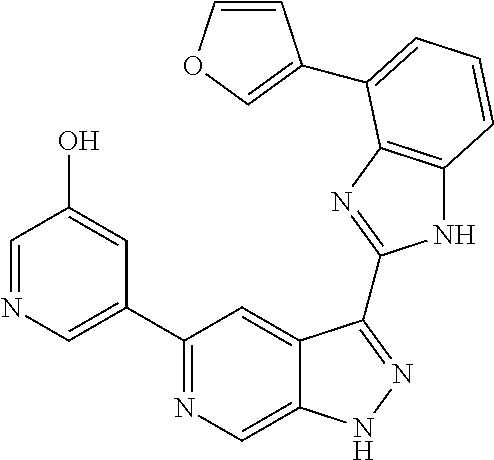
C1(C2=NC=C3C(=C2)C(C2=NC4=C(N2)C=CC=C4C2=COC=C2)=NN3)=CN=CC(O)=C1
